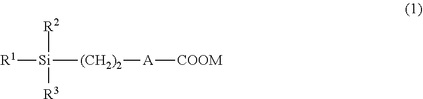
[R1][Si]([(CH2)2][A][COOM])([R2])[R3]
